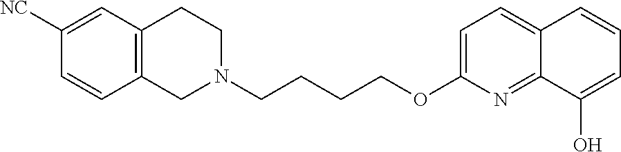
C12=C(CCN(CCCCOC3=CC=C4C(=N3)C(O)=CC=C4)C1)C=C([NC])C=C2
